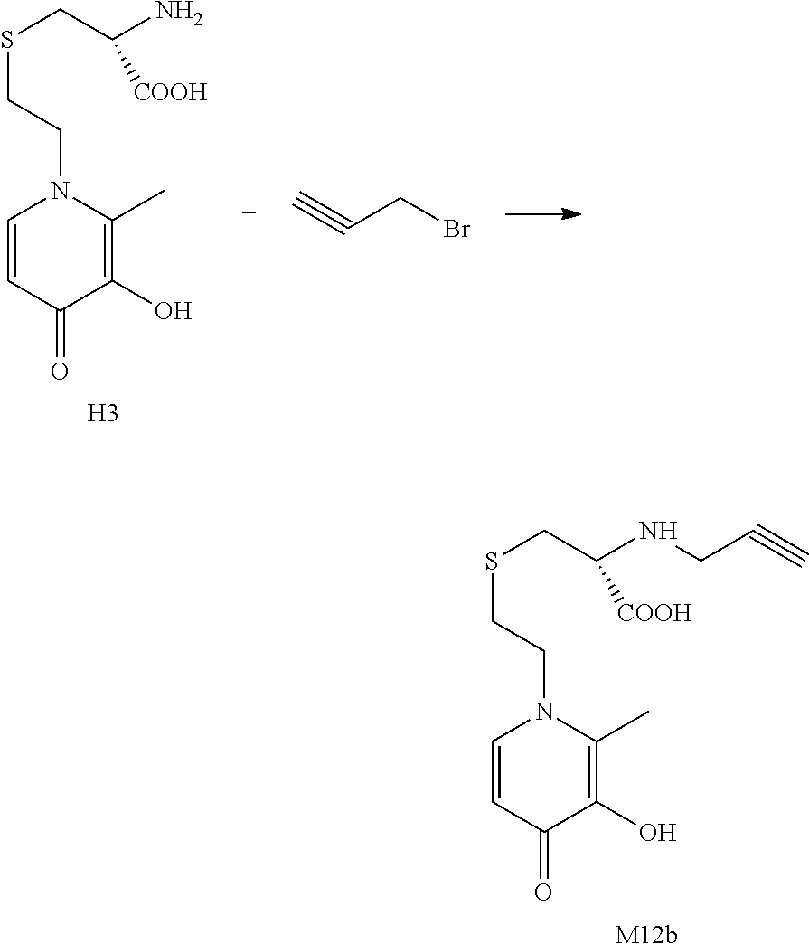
[H3].C1=CC(=O)C(O)=C(C)N1CCSCC(N)[COOH].C#CCBr.[M12b].C1=CC(=O)C(O)=C(C)N1CCSCC(NCC#C)[COOH]
